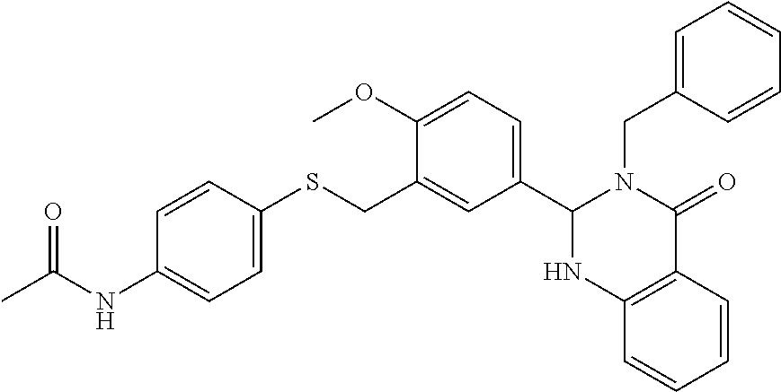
C12=C(C=CC=C1)C(=O)N(CC1=CC=CC=C1)C(C1=CC=C(OC)C(CSC3=CC=C(NC(C)=O)C=C3)=C1)N2
